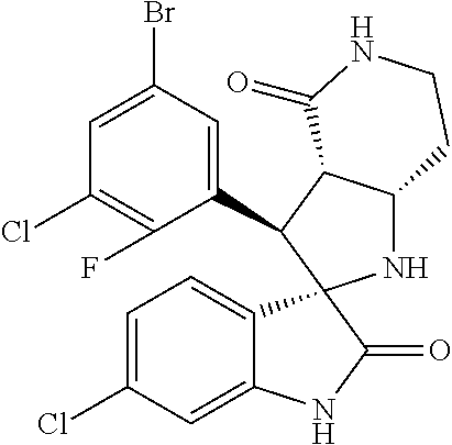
C1(C2C3C(NC24C2=CC=C(Cl)C=C2NC4=O)CCNC3=O)=CC(Br)=CC(Cl)=C1F
